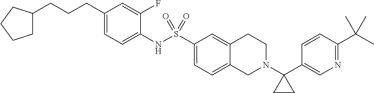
C1(NS(C2=CC=C3C(=C2)CCN(C2(C4=CN=C(C(C)(C)C)C=C4)CC2)C3)(=O)=O)=CC=C(CCCC2CCCC2)C=C1F
